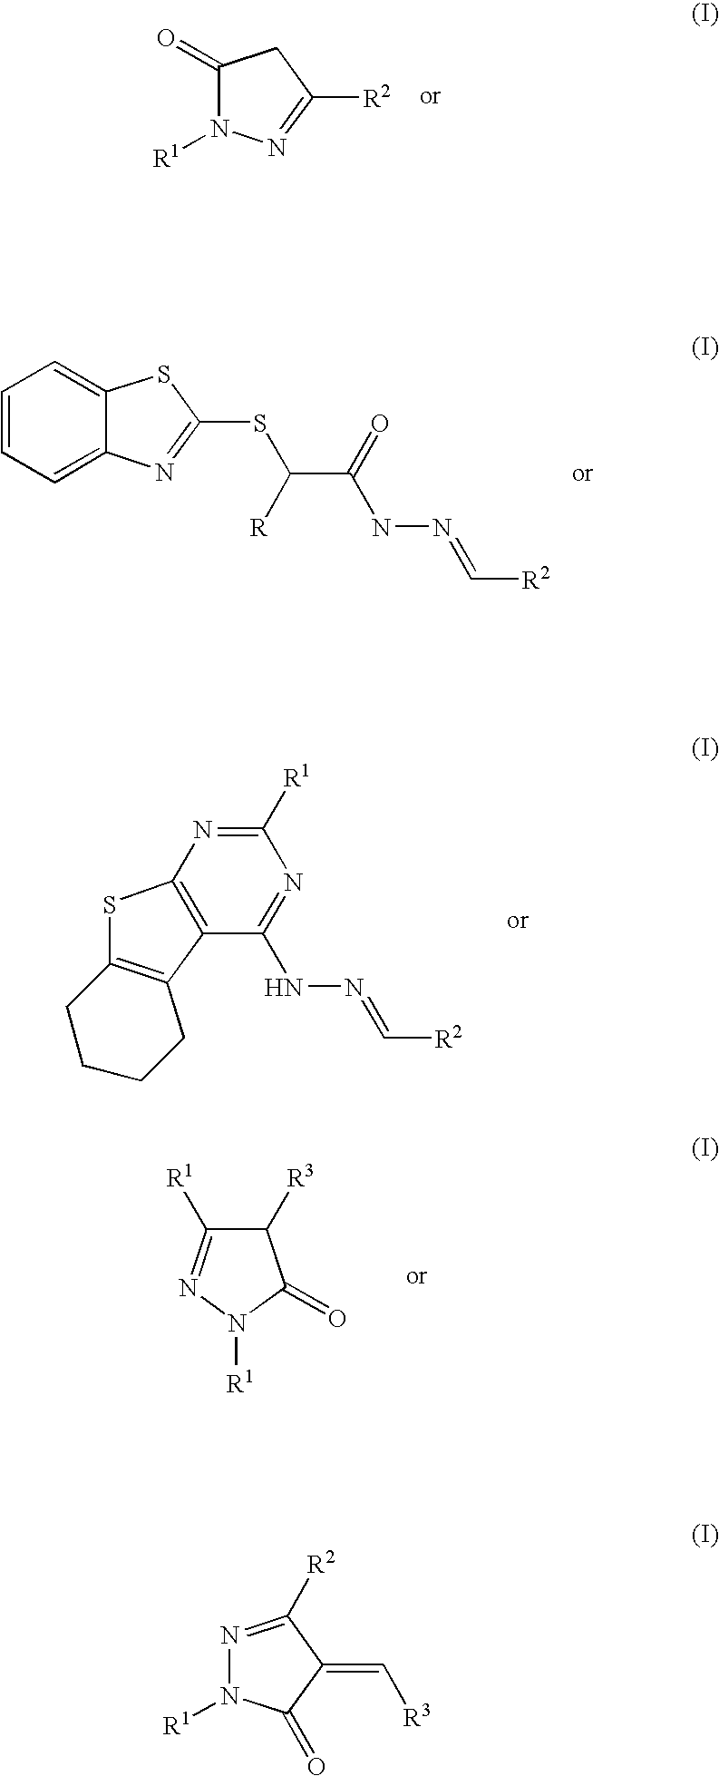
C1(=O)N([R1])N=C([R2])C1.C1=CC=C2C(=C1)SC(SC([R])C(=O)NN=C[R2])=N2.C1([R1])=NC2=C(C(NN=C[R2])=N1)C1=C(S2)CCCC1.C1([R3])C([R1])=NN([R1])C1=O.N1=C([R2])C(=C[R3])C(=O)N1[R1]
